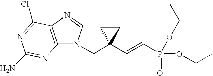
N1(CC2(C=CP(=O)(OCC)OCC)CC2)C2=C(N=C1)C(Cl)=NC(N)=N2
